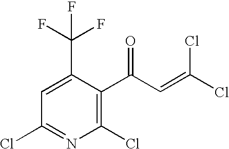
C1(Cl)=C(C(C=C(Cl)Cl)=O)C(C(F)(F)F)=CC(Cl)=N1
